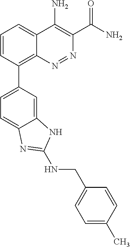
C1=CC(C2=CC=C3C(=C2)NC(NCC2=CC=C(C)C=C2)=N3)=C2C(=C1)C(N)=C(C(N)=O)N=N2
